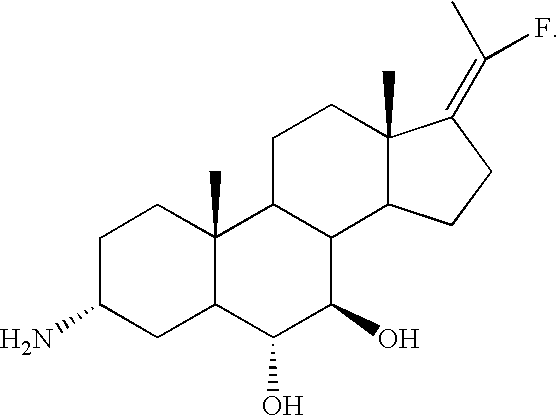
C1C(N)CC2C(C)(C1)C1C(C(O)C2O)C2C(C)(CC1)C(=C(C)F)CC2
